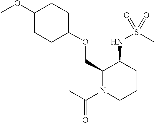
C1(OC)CCC(OCC2C(NS(C)(=O)=O)CCCN2C(C)=O)CC1
